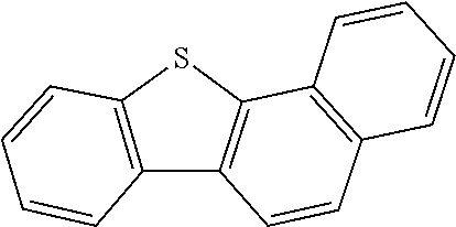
C12=C(C=CC3=C1SC1=C3C=CC=C1)C=CC=C2
